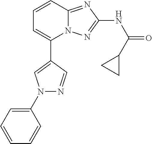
C1(C2=CN(C3=CC=CC=C3)N=C2)=CC=CC2=NC(NC(=O)C3CC3)=NN12
